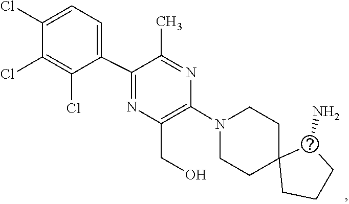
C1C2(CCCC2N)CCN(C2=C(CO)N=C(C3=CC=C(Cl)C(Cl)=C3Cl)C(C)=N2)C1
